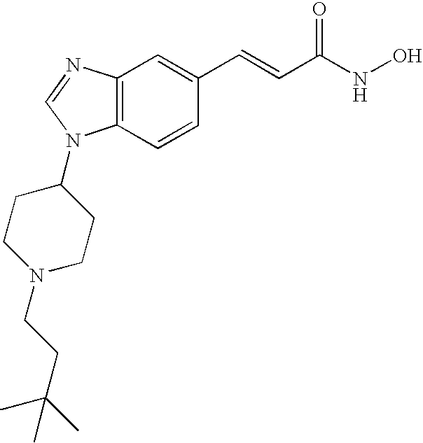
C12=C(C=CC(C=CC(=O)NO)=C1)N(C1CCN(CCC(C)(C)C)CC1)C=N2
